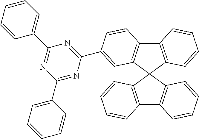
C12=C(C3(C4=C1C=CC=C4)C1=C(C4=C3C=C(C3=NC(C5=CC=CC=C5)=NC(C5=CC=CC=C5)=N3)C=C4)C=CC=C1)C=CC=C2
